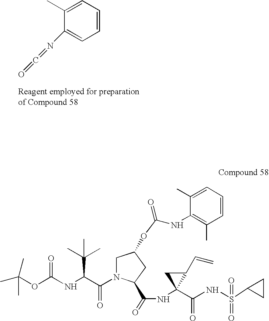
C1=CC=C(C)C(N=C=O)=C1.CC(OC(NC(C(N1CC(OC(NC2=C(C)C=CC=C2C)=O)CC1C(=O)NC1(C(=O)NS(=O)(C2CC2)=O)C(C=C)C1)=O)C(C)(C)C)=O)(C)C
